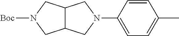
C12C(CN(C3=CC=C(C)C=C3)C1)CN([Boc])C2
